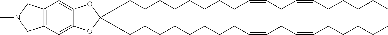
C(CCCCCCCC=CCC=CCCCCC)C1(CCCCCCCCC=CCC=CCCCCC)OC2=CC3=C(C=C2O1)CN(C)C3
